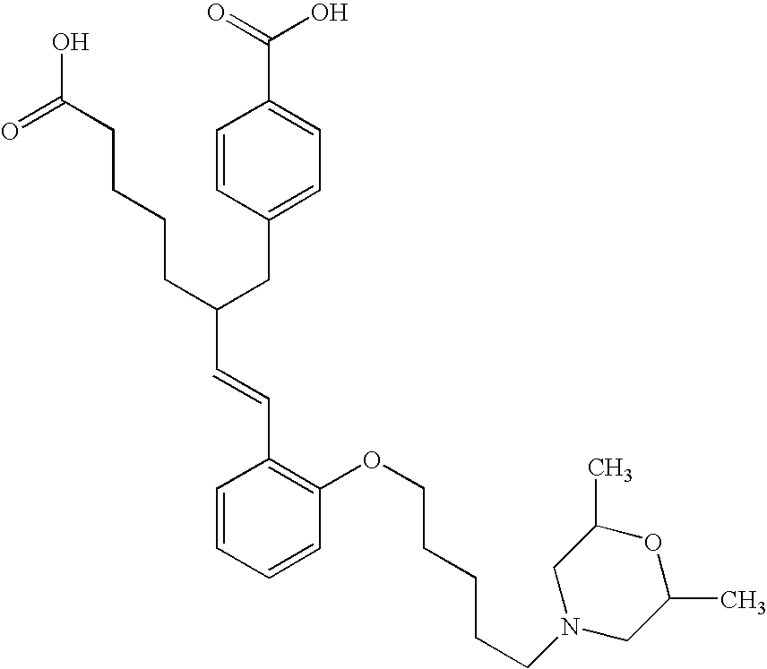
C(C(CC1=CC=C(C(=O)O)C=C1)CCCCC(O)=O)=CC1=C(OCCCCCN2CC(C)OC(C)C2)C=CC=C1
